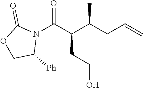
N1(C(C(C(CC=C)C)CCO)=O)C(=O)OCC1[Ph]
